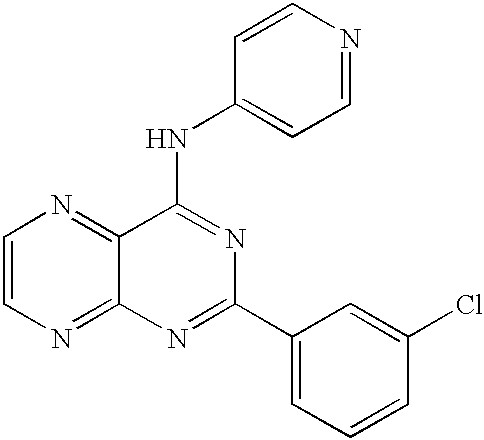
C1=CN=C2C(=N1)C(NC1=CC=NC=C1)=NC(C1=CC=CC(Cl)=C1)=N2
